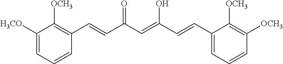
C(=CC(=O)C=CC1=C([OCH3])C([H3CO])=CC=C1)(C=CC1=CC=CC([OCH3])=C1[OCH3])O
